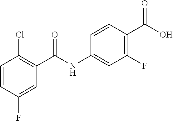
C1=CC(F)=CC(C(NC2=CC(F)=C(C(O)=O)C=C2)=O)=C1Cl
